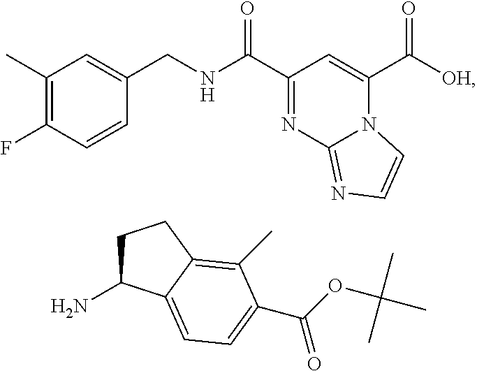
C1(C)=C(F)C=CC(CNC(C2=NC3=NC=CN3C(C([OH])=O)=C2)=O)=C1.C1C(N)C2=CC=C(C(OC(C)(C)C)=O)C(C)=C2C1
